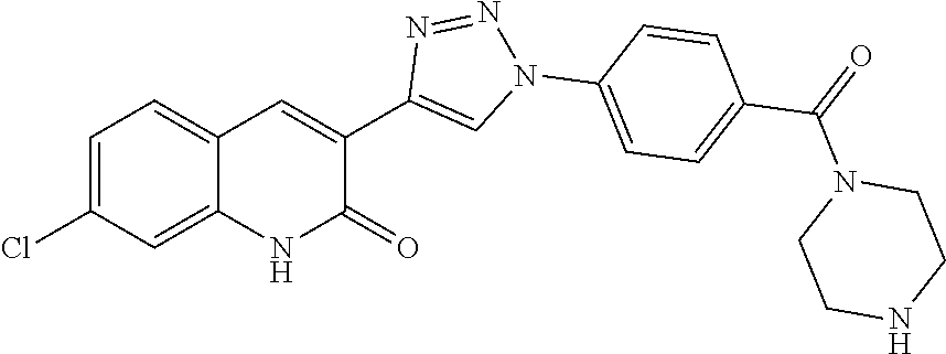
C12=CC(Cl)=CC=C1C=C(C1=CN(C3=CC=C(C(N4CCNCC4)=O)C=C3)N=N1)C(=O)N2
